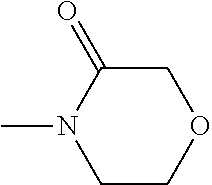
C1COCC(=O)N1C
